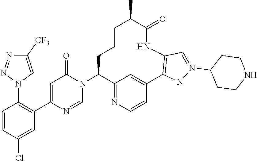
C1=NC(C2=C(N3C=C([CF3])N=N3)C=CC(Cl)=C2)=CC(=O)N1C1C2=NC=CC(=C2)C2=C(NC(=O)C(C)CCC1)C=N(C1CCNCC1)N2
